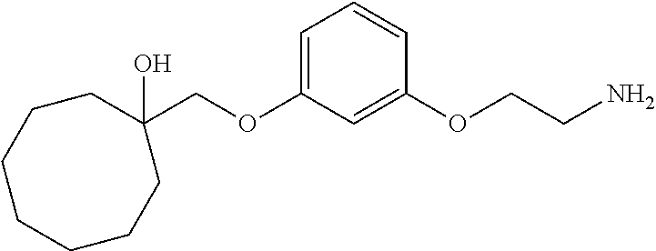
C1(COC2=CC=CC(OCCN)=C2)(O)CCCCCCC1
